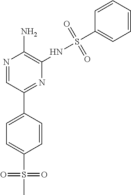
N1=CC(C2=CC=C(S(C)(=O)=O)C=C2)=NC(NS(C2=CC=CC=C2)(=O)=O)=C1N
